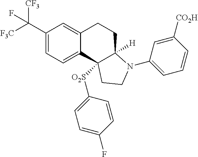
C1(C([F3C])([CF3])F)=CC=C2C(=C1)CCC1([H])N(C3=CC=CC([CO2H])=C3)CCC21[O2S]C1=CC=C(F)C=C1
